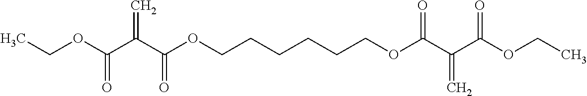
CCOC(C(C(OCCCCCCOC(C(C(OCC)=O)=C)=O)=O)=C)=O
